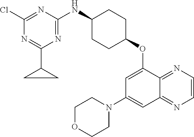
C1(Cl)=NC(NC2CCC(OC3=CC(N4CCOCC4)=CC4=NC=CN=C34)CC2)=NC(C2CC2)=N1
